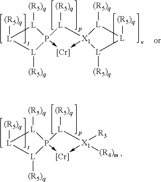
[L]1([(R5)q])[L]([(R5)q])[L]([(R5)q])P12->[Cr]-[X1]([R3])([(R4)m])[L]2[(R5)q].[L]1([(R5)q])[L]([(R5)q])[L]([(R5)q])P12->[Cr]-[X1]1([L]2[(R5)q])[L]([(R5)q])[L]([(R5)q])[L]1[(R5)q]
